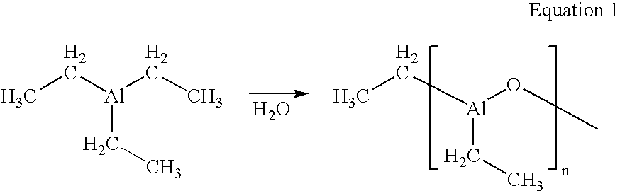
O.CC[Al](OC)CC.CC[Al](CC)CC
